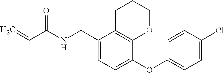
C1(CNC(C=C)=O)=CC=C(OC2=CC=C(Cl)C=C2)C2=C1CCCO2
